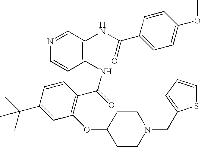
N1=CC(NC(C2=CC=C(OC)C=C2)=O)=C(NC(=O)C2=C(OC3CCN(CC4=CC=CS4)CC3)C=C(C(C)(C)C)C=C2)C=C1
